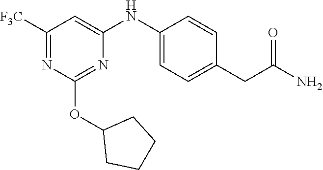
N1=C([F3C])C=C(NC2=CC=C(CC(=O)N)C=C2)N=C1OC1CCCC1
